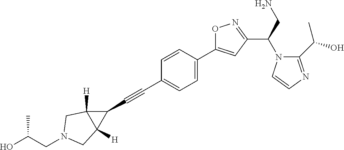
C1=CC(C2=CC(C(N3C(C(O)C)=NC=C3)CN)=NO2)=CC=C1C#CC1C2([H])C1([H])CN(CC(O)C)C2
